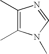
C1(C)=C(C)N(C)C=N1
